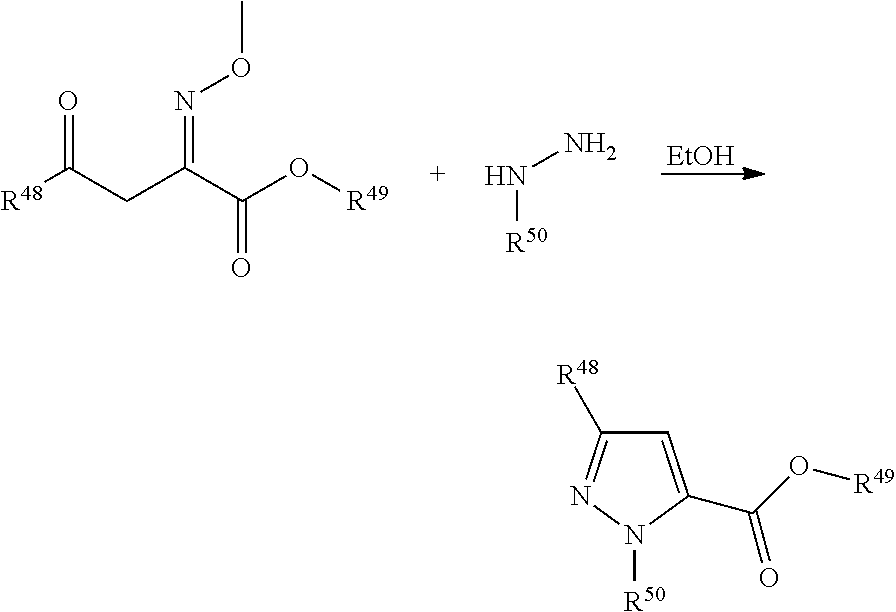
O=C(CC(C(O[R49])=O)=NOC)[R48].N([R50])N.[EtOH].C1=C(C(O[R49])=O)N([R50])N=C1[R48]
